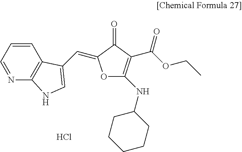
C1=CC=NC2=C1C(C=C1OC(NC3CCCCC3)=C(C(OCC)=O)C1=O)=CN2.Cl
